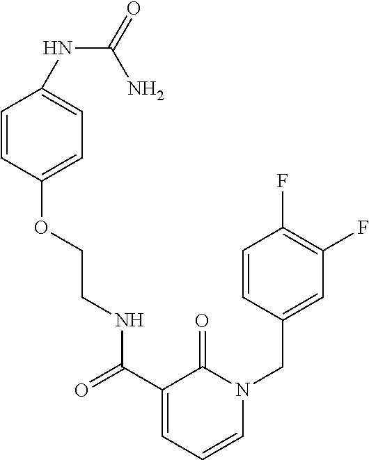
C1=CC(OCCNC(C2=CC=CN(CC3=CC(F)=C(F)C=C3)C2=O)=O)=CC=C1NC(=O)N
